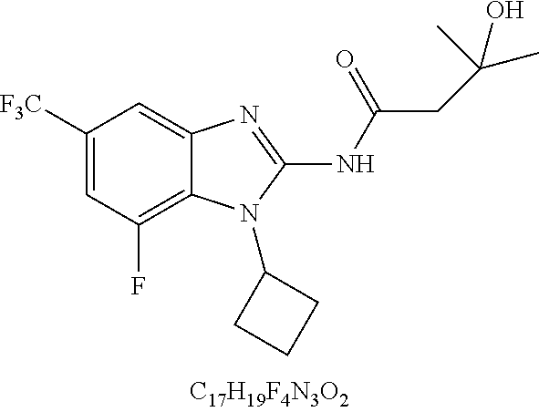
C1([CF3])=CC(F)=C2C(=C1)N=C(NC(CC(C)(C)O)=O)N2C1CCC1
